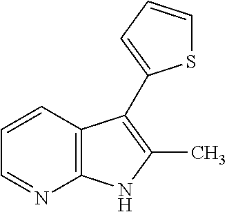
S1C=CC=C1C1=C(C)NC2=C1C=CC=N2
